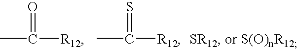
CC([R12])=O.CC([R12])=S
